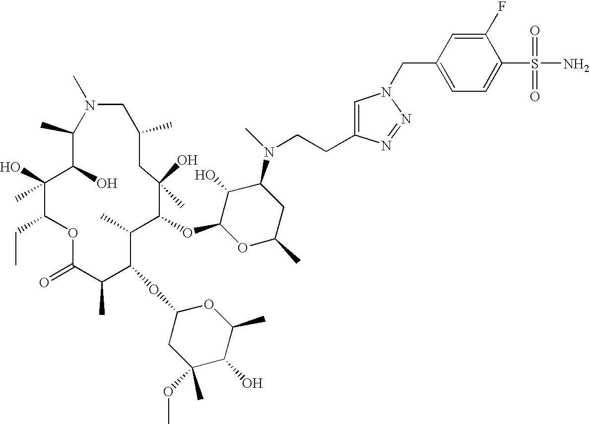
C1(C)C(O)C(O)(C)C(CC)OC(=O)C(C)C(OC2CC(C)(OC)C(O)C(C)O2)C(C)C(OC2OC(C)CC(N(C)CCC3=CN(CC4=CC=C(S(=O)(=O)N)C(F)=C4)N=N3)C2O)C(O)(C)CC(C)CN1C
